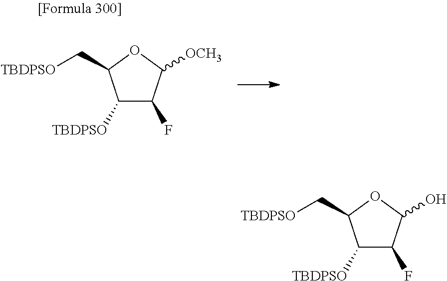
C1([TBDPSO])C(F)C(O)OC1C[TBDPSO].C1([TBDPSO])C(F)C([OCH3])OC1C[TBDPSO]
